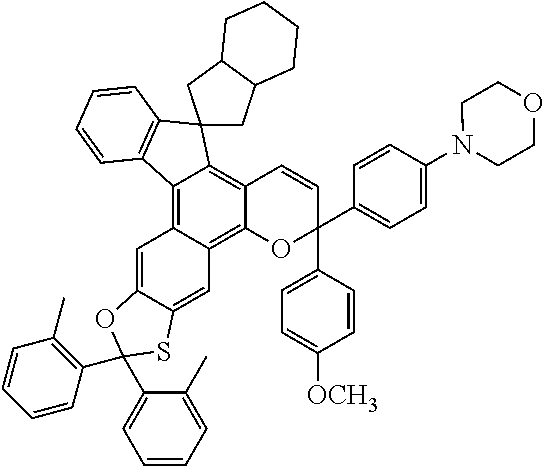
C12=C3C(=C4C(=C1C=CC(C1=CC=C([OCH3])C=C1)(C1=CC=C(N5CCOCC5)C=C1)O2)C1(C2=C4C=CC=C2)CC2C(C1)CCCC2)C=C1C(=C3)SC(C2=C(C)C=CC=C2)(C2=CC=CC=C2C)O1
